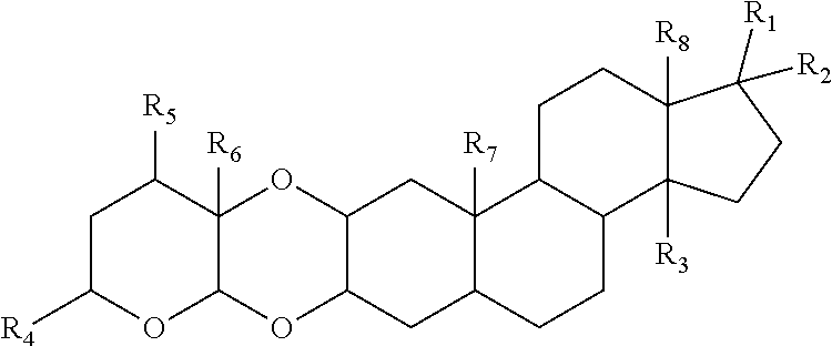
C12C(CC3([R7])C(C1)CCC1C3CCC3([R8])C1([R3])CCC3([R1])[R2])OC1([R6])C(O2)OC([R4])CC1[R5]
